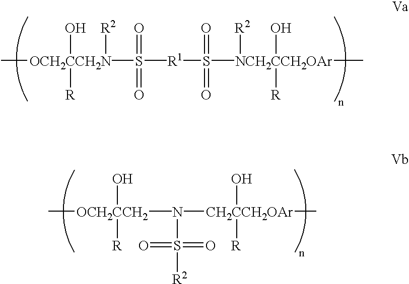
S([R1]S([NCH2CCH2OAr](C)([R])(O)[R2])(=O)=O)([OCH2CCH2N](C)([R])(O)[R2])(=O)=O.[OCH2CCH2](N([CH2CCH2OAr](O)([R])C)S([R2])(=O)=O)(O)([R])C
